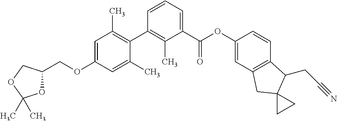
C1=C(OCC2OC(C)(C)OC2)C=C(C)C(C2=C(C)C(C(=O)OC3=CC4=C(C=C3)C(CC#N)C3(C4)CC3)=CC=C2)=C1C
